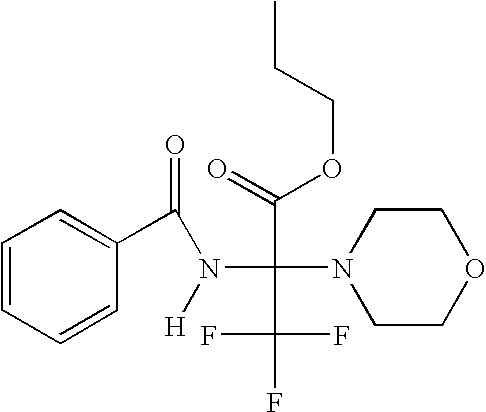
C1=CC=CC(C(=O)N(C(N2CCOCC2)(C(=O)OCCC)C(F)(F)F)[H])=C1
